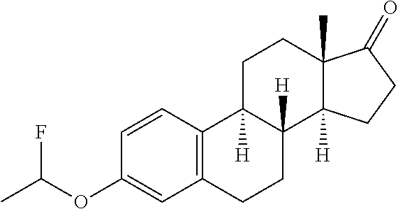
C12=C(C=CC(OC(C)F)=C1)C1([H])C([H])(CC2)C2([H])C(C)(CC1)C(=O)CC2
